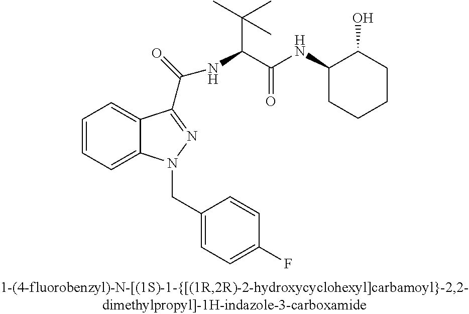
C1=CC=C2C(=C1)C(C(=O)NC(C(NC1CCCCC1O)=O)C(C)(C)C)=NN2CC1=CC=C(F)C=C1
